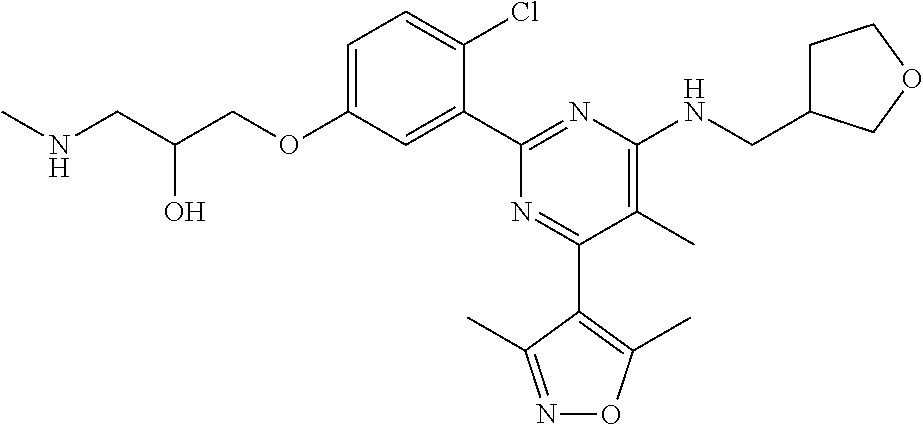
C1=C(OCC(CNC)O)C=C(C2=NC(NCC3CCOC3)=C(C)C(C3=C(C)ON=C3C)=N2)C(Cl)=C1
